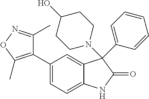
C1=C(C2=C(C)ON=C2C)C=C2C(=C1)NC(=O)C2(N1CCC(O)CC1)C1=CC=CC=C1
